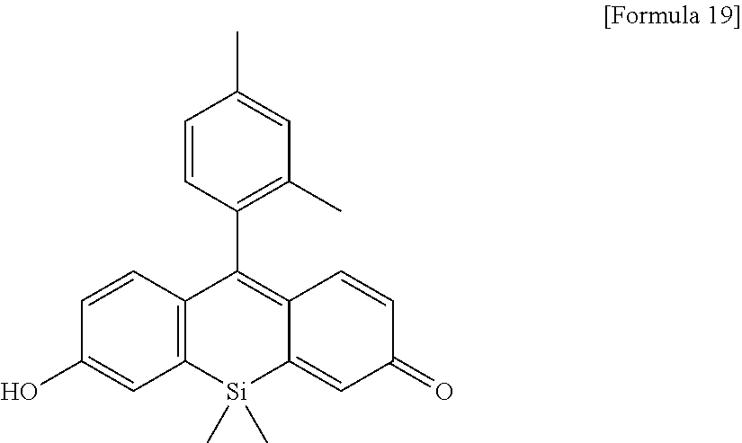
C1=CC2=C(C=C1O)[Si](C)(C)C1=CC(=O)C=CC1=C2C1=C(C)C=C(C)C=C1
